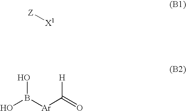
[Z][X1].OB([Ar]C(=O)[H])O
